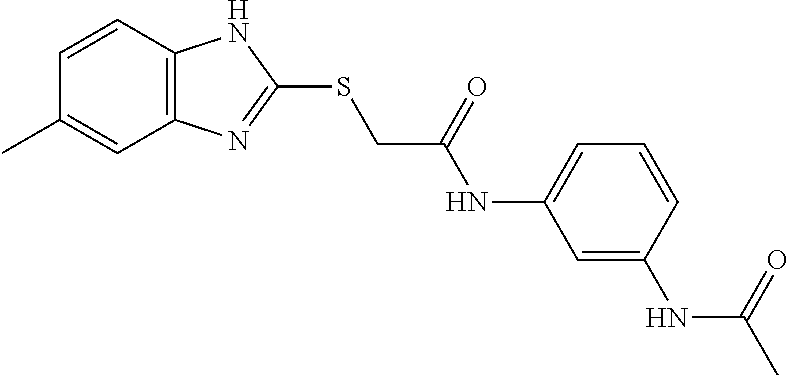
C12=C(C=CC(C)=C1)NC(SCC(NC1=CC=CC(NC(C)=O)=C1)=O)=N2
